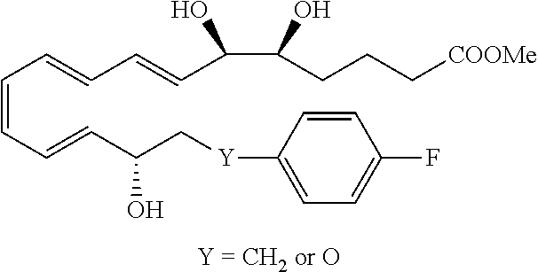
C(O)(CCC[COOMe])C(O)C=CC=CC=CC=CC(C[Y]C1=CC=C(F)C=C1)O
